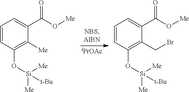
[iPrOAc].C1=CC(O[Si]([Me])([Me])[t-Bu])=C([Me])C(C(O[Me])=O)=C1.C1=CC(O[Si]([Me])([Me])[t-Bu])=C(CBr)C(C(O[Me])=O)=C1
